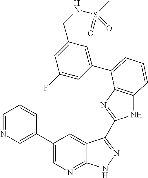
C1(C2=CN=C3C(=C2)C(C2=NC4=C(N2)C=CC=C4C2=CC(CNS(=O)(C)=O)=CC(F)=C2)=NN3)=CN=CC=C1
